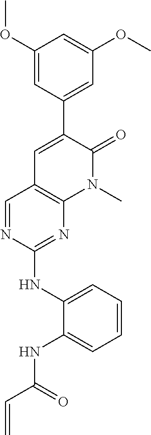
C1(OC)=CC(C2=CC3=C(N(C)C2=O)N=C(NC2=CC=CC=C2NC(C=C)=O)N=C3)=CC(OC)=C1
